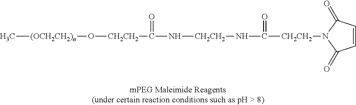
C[(OCH2CH2)n]O[CH2CH2]C(N[CH2CH2]NC(=O)[CH2CH2]N1C(=O)C=CC1=O)=O
